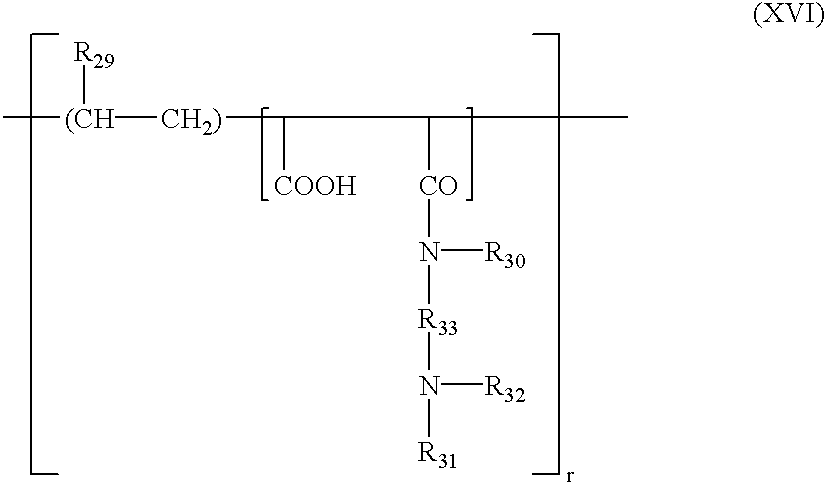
C[(CH]([CH2)]C([COOH])C([CO]N([R30])[R33]N([R32])[R31])C)[R29]
